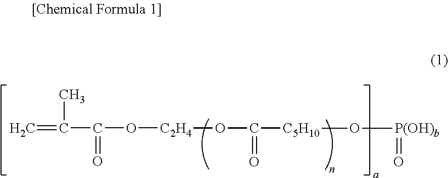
C=C(C)C(O[C2H4]OC([C5H10]O[P(OH)b]=O)=O)=O
